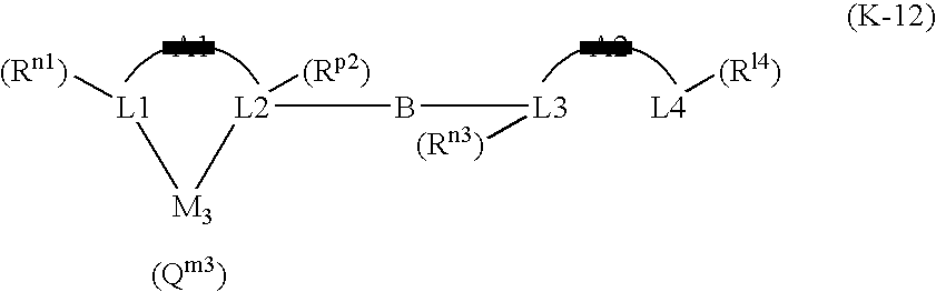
[L4][(Rl4)].[L1]([(Rn1)])[M3][L2]([(Rp2)])B[L3][(Rn3)]
